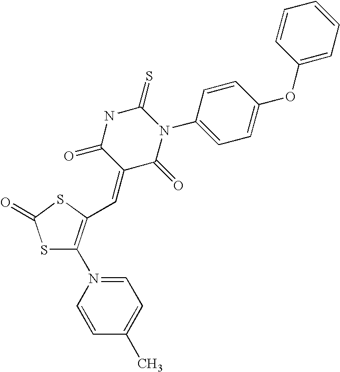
S1C(N2=CC=C(C)C=C2)=C(C=C2C(=O)N(C3=CC=C(OC4=CC=CC=C4)C=C3)C(=S)NC2=O)SC1=O
